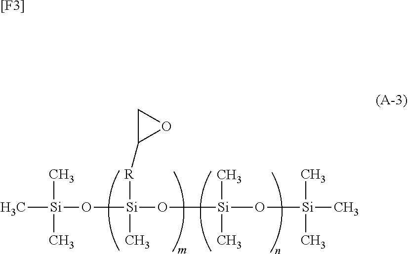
C[Si](C)(C)O[Si](O[Si](O[Si](C)(C)C)(C)C)(C)[R]C1CO1.[[F3]]
